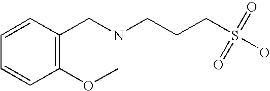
C1=CC(CNCCCS(O)(=O)=O)=C(OC)C=C1
